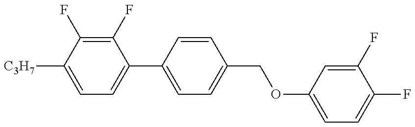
C1=C([C3H7])C(F)=C(F)C(C2=CC=C(COC3=CC=C(F)C(F)=C3)C=C2)=C1
